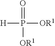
[H]P(=O)([OR1])[OR1]
